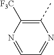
C1(C)=C([F3C])N=CC=N1
